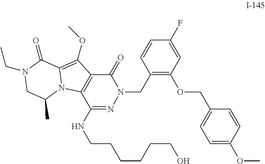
N1(CC2=C(OCC3=CC=C(OC)C=C3)C=C(F)C=C2)C(=O)C2=C(C(NCCCCCCO)=N1)N1C(=C2OC)C(=O)N(CC)CC1C
